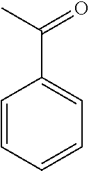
C1=CC=CC=C1C(C)=O
